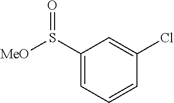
C1(S([MeO])=O)=CC=CC(Cl)=C1
